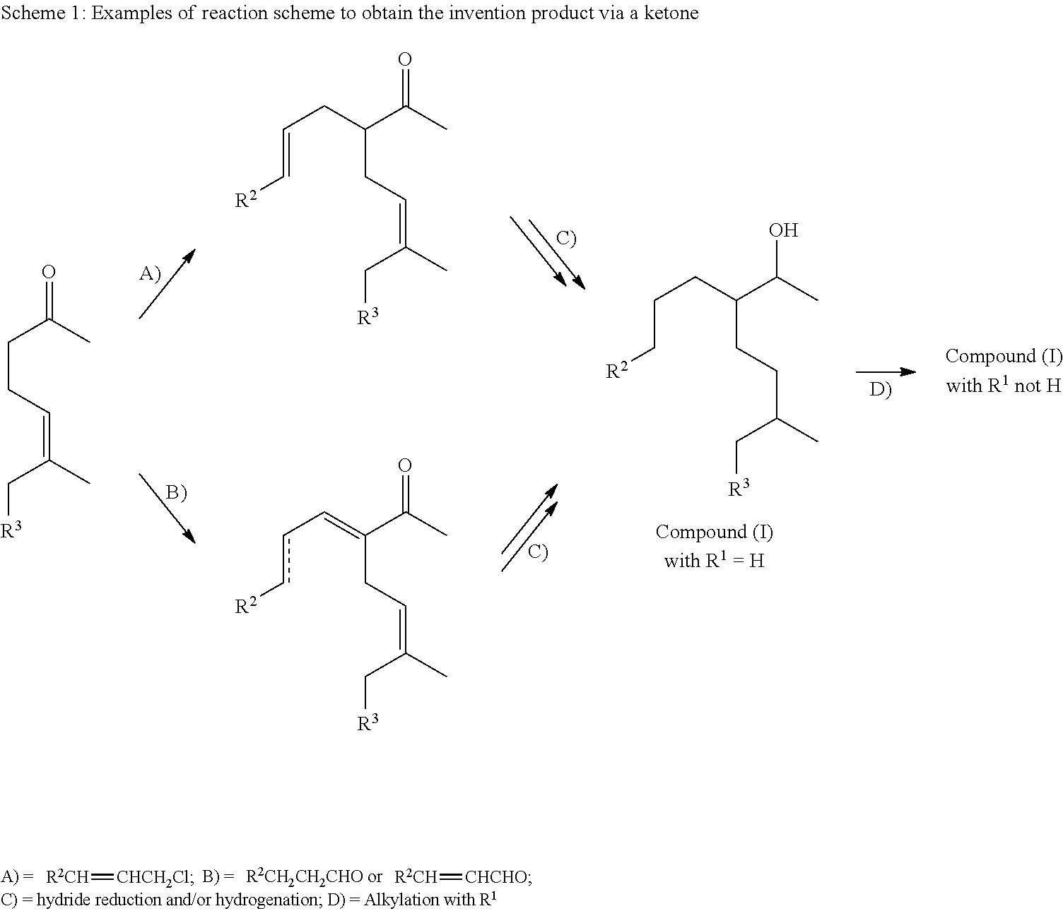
CC(CCC=C(C)C[R3])=O.CC(C(CC=C(C)C[R3])CC=C[R2])=O.CC(C(CC=C(C)C[R3])=Ccc[R2])=O.CC(C(CCC(C)C[R3])CCC[R2])O.[R2CH]=[CHCH2Cl].[R2CH]=[CHCHO]
